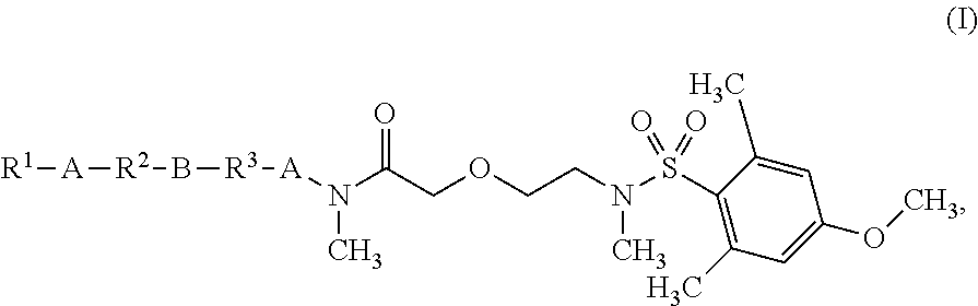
[R1][A][R2]B[R3][A]N(C)C(COCCN(S(=O)(=O)C1=C(C)C=C(OC)C=C1C)C)=O
